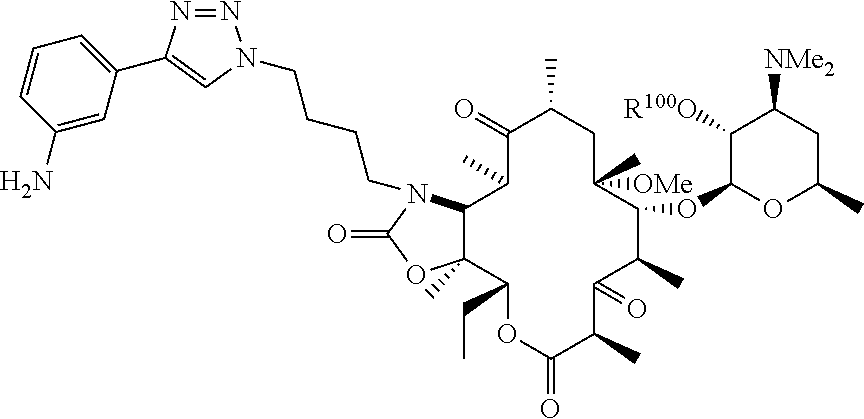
C12C(C)(C(CC)OC(=O)C(C)C(=O)C(C)C(OC3C([R100O])C([NMe2])CC(C)O3)C([OMe])(C)CC(C)C(=O)C1C)OC(=O)N2CCCCN1N=NC(C2=CC=CC(N)=C2)=C1
